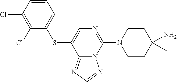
C1CN(C2=NC=C(SC3=CC=CC(Cl)=C3Cl)C3=NC=NN23)CCC1(N)C
